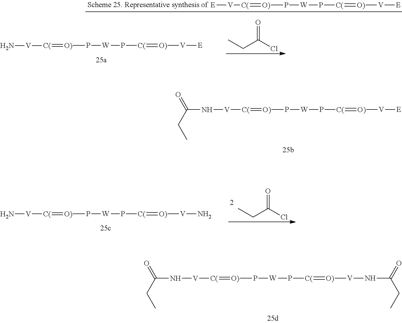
P([C(]=[O)][V][E])[W]P[O)]=[C(][V]NC(=O)CC.P([C(]=[O)][V]NC(CC)=O)[W]P[O)]=[C(][V]NC(=O)CC.P([C(]=[O)][V][E])[W]P[O)]=[C(][V][E].P([C(]=[O)][V][E])[W]P[O)]=[C(][V]N.C(C(Cl)=O)C.P([C(]=[O)][V]N)[W]P[O)]=[C(][V]N.C(C(Cl)=O)C
